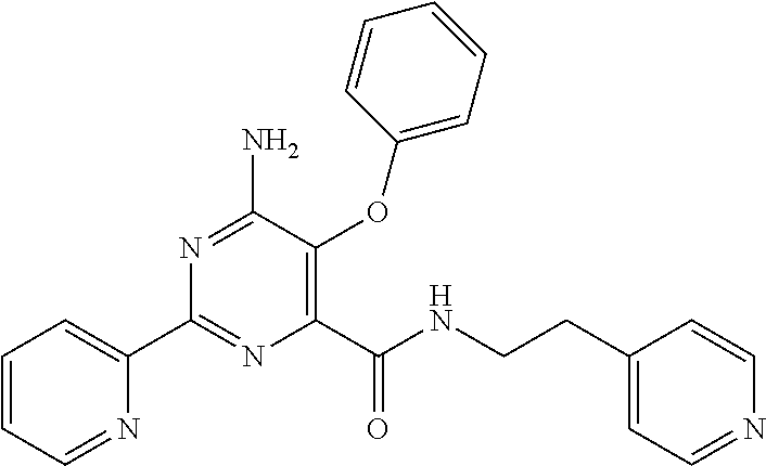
C1(C2=CC=CC=N2)=NC(C(NCCC2=CC=NC=C2)=O)=C(OC2=CC=CC=C2)C(N)=N1
